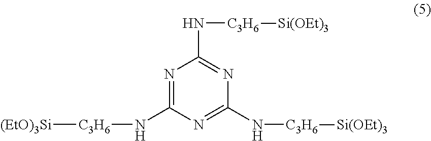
N1=C(N[C3H6][(EtO)3Si])N=C(N[C3H6][Si(OEt)3])N=C1N[C3H6][Si(OEt)3]
